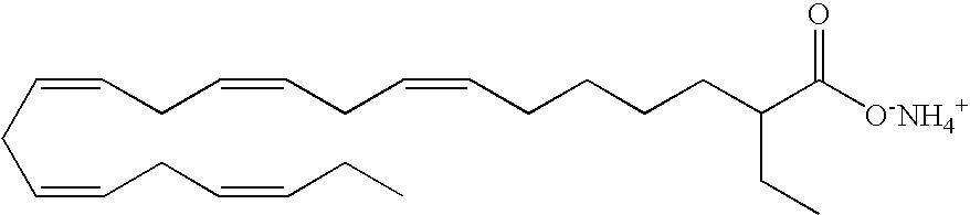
C(=CCC=CCC=CCC)CC=CCC=CCCCCC(C([O-NH4+])=O)CC
